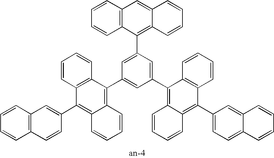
C12=C(C=CC=C1)C=C1C(=C2C2=CC(C3=C4C(=C(C5=CC6=C(C=C5)C=CC=C6)C5=C3C=CC=C5)C=CC=C4)=CC(C3=C4C(=C(C5=CC=C6C(=C5)C=CC=C6)C5=C3C=CC=C5)C=CC=C4)=C2)C=CC=C1
